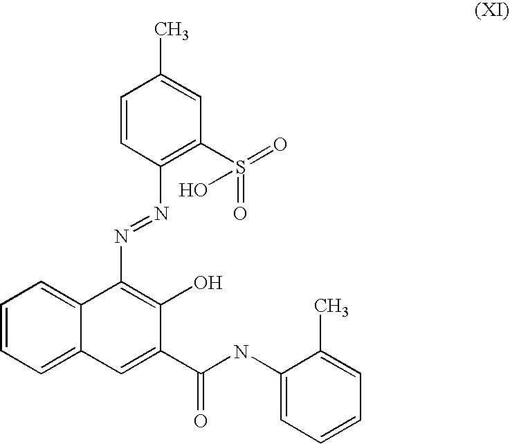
C1=CC=C2C(=C1)C(N=NC1=C(S(=O)(=O)O)C=C(C)C=C1)=C(O)C(C(NC1=CC=CC=C1C)=O)=C2
